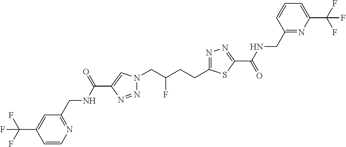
C1(C(NCC2=NC=CC(C(F)(F)F)=C2)=O)=CN(CC(CCC2=NN=C(C(=O)NCC3=NC(C(F)(F)F)=CC=C3)S2)F)N=N1
